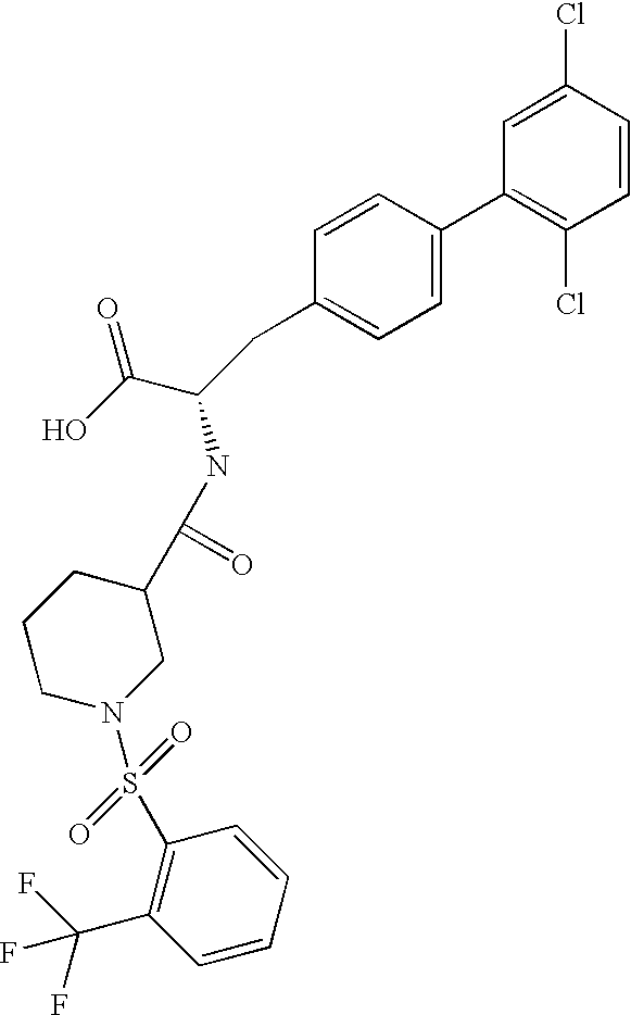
C1=C(Cl)C=CC(Cl)=C1C1=CC=C(CC(C(O)=O)NC(C2CCCN(S(=O)(=O)C3=C(C(F)(F)F)C=CC=C3)C2)=O)C=C1
